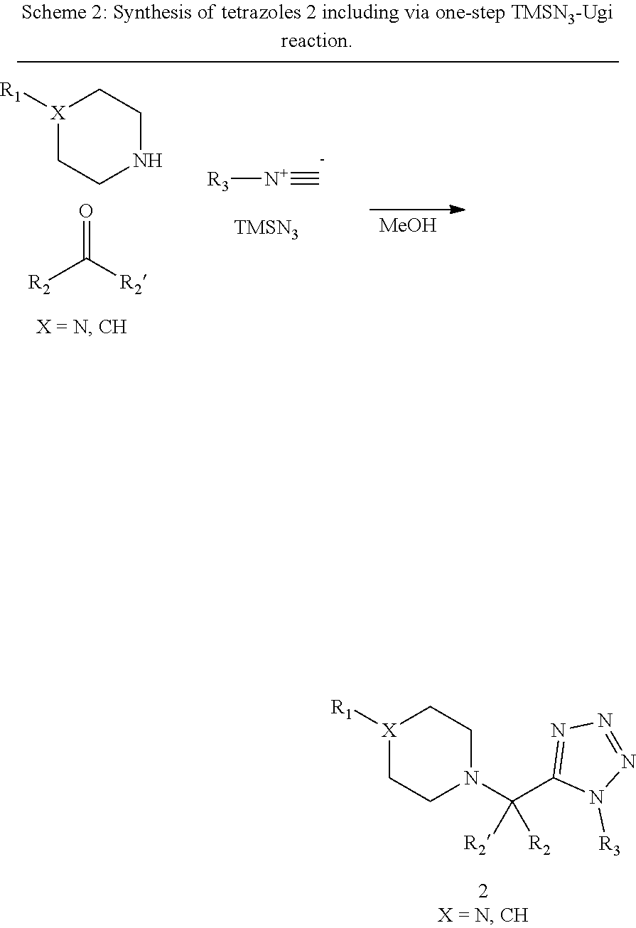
[X]1([R1])CCNCC1.O=C([R2])[R2].[R3][N+]#[C-].[TMSN3].[MeOH].[X]1([R1])CCN(C(C2=NN=NN2[R3])([R2])[R2])CC1
